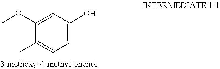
C1=C(O)C=C(OC)C(C)=C1
